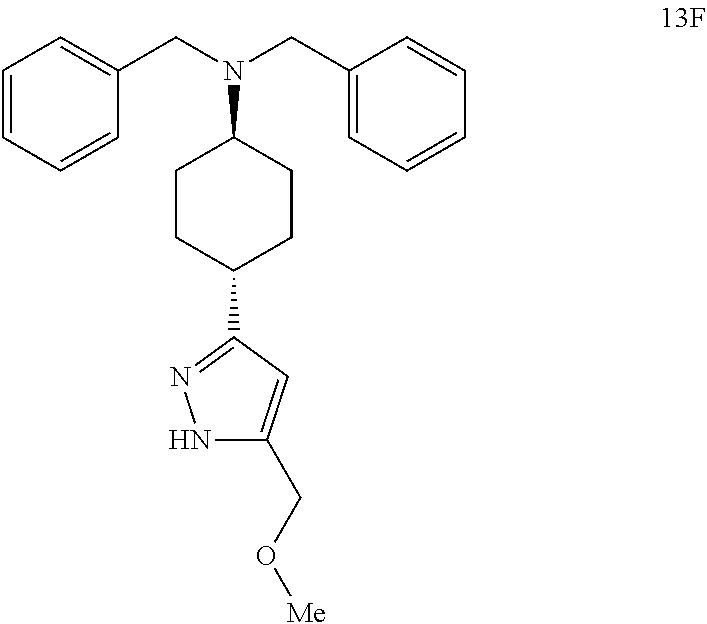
C1=CC=CC(CN(CC2=CC=CC=C2)C2CCC(C3=NNC(CO[Me])=C3)CC2)=C1
